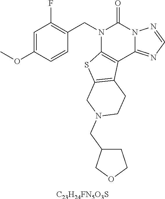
C1=C(OC)C=CC(CN2C3=C(C4=NC=NN4C2=O)C2=C(S3)CN(CC3COCC3)CC2)=C1F.[C23H24FN5O3S]
